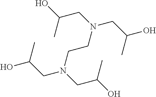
CC(CN(CCN(CC(C)O)CC(C)O)CC(C)O)O
